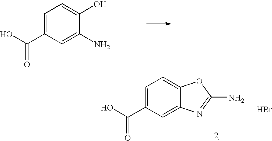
C1=C(C(O)=O)C=C(N)C(O)=C1.C1=C(C(O)=O)C=C2C(=C1)OC(N)=N2.Br
